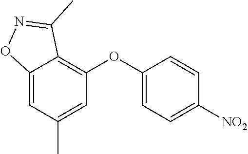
C12=CC(C)=CC(OC3=CC=C([NO2])C=C3)=C1C(C)=NO2
